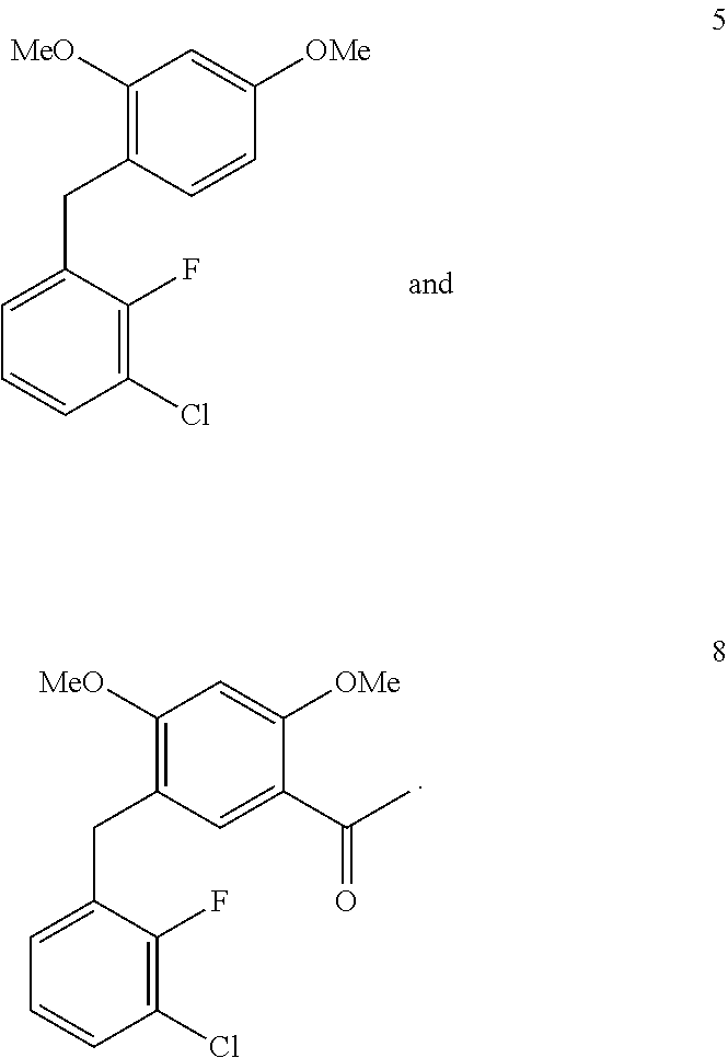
C1=C(CC2=C([MeO])C=C([OMe])C=C2)C(F)=C(Cl)C=C1.C1=C(CC2=C([MeO])C=C([OMe])C(C(=O)C)=C2)C(F)=C(Cl)C=C1
